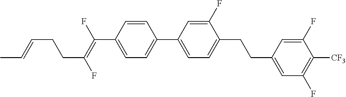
C(C1=CC=C(C2=CC=C(CCC3=CC(F)=C([CF3])C(F)=C3)C(F)=C2)C=C1)(=C(F)CCC=CC)F
